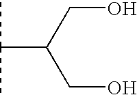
CC(C)C(CO)CO
